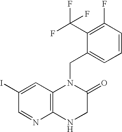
C1(C(F)(F)F)=C(F)C=CC=C1CN1C2=C(NCC1=O)N=CC(I)=C2
